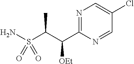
S(C(C(C1=NC=C(Cl)C=N1)[OEt])C)(N)(=O)=O
